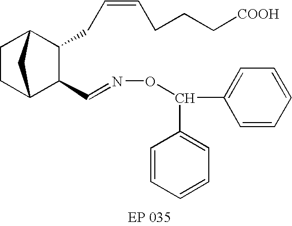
C1CC2C(C=NOC(C3=CC=CC=C3)C3=CC=CC=C3)C(CC=CCCC[COOH])C1C2
